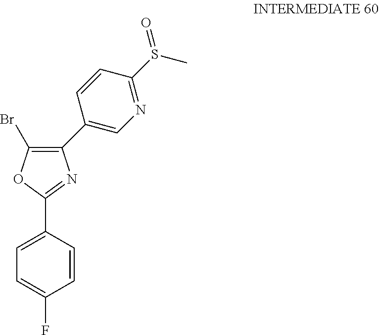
C1(C2=C(Br)OC(C3=CC=C(F)C=C3)=N2)=CN=C(S(C)=O)C=C1
